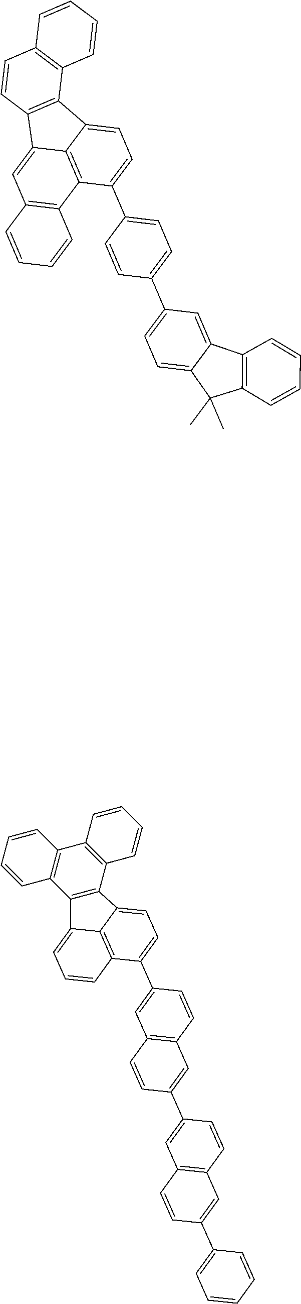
C1=CC2=C(C=C1C1=CC=C3C4=C1C=CC=C4C1=C3C3=C(C4=C1C=CC=C4)C=CC=C3)C=CC(C1=CC3=C(C=C1)C=C(C1=CC=CC=C1)C=C3)=C2.C12=C3C(C4=CC=C(C5=CC=C6C(=C5)C5=C(C6(C)C)C=CC=C5)C=C4)=CC=C1C1=C(C2=CC2=C3C=CC=C2)C=CC2=C1C=CC=C2
